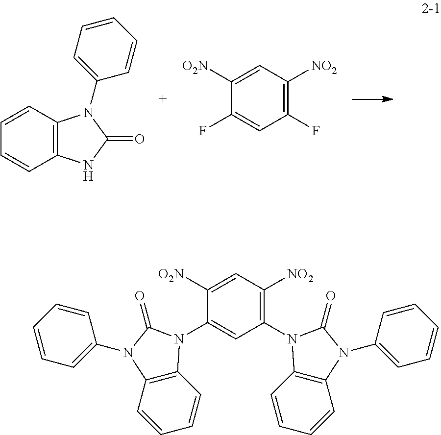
C12=C(C=CC=C1)N(C1=CC=CC=C1)C(=O)N2.C1(F)=C([NO2])C=C([O2N])C(F)=C1.C12=C(C=CC=C1)N(C1=CC(N3C4=C(C=CC=C4)N(C4=CC=CC=C4)C3=O)=C([NO2])C=C1[O2N])C(=O)N2C1=CC=CC=C1
